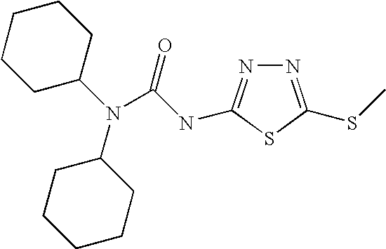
N(C(=O)NC1=NN=C(SC)S1)(C1CCCCC1)C1CCCCC1
